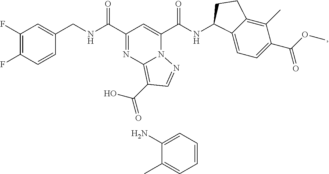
C1(F)=C(F)C=CC(CNC(=O)C2=NC3=C(C(=O)O)C=NN3C(C(NC3C4=CC=C(C(OC)=O)C(C)=C4CC3)=O)=C2)=C1.C1(C)=CC=CC=C1N
